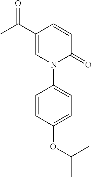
C1=CC(C(=O)C)=CN(C2=CC=C(OC(C)C)C=C2)C1=O
